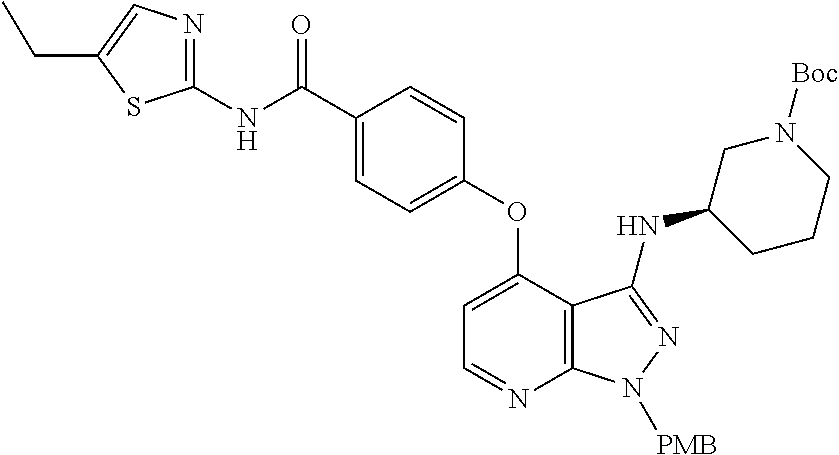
C1(NC(C2=CC=C(OC3=CC=NC4=C3C(NC3CN([Boc])CCC3)=NN4[PMB])C=C2)=O)=NC=C(CC)S1
